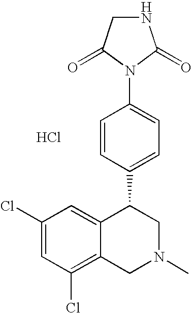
C1(Cl)=CC(Cl)=C2C(=C1)C(C1=CC=C(N3C(=O)NCC3=O)C=C1)CN(C)C2.Cl
